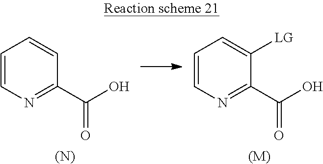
C1=CN=C(C(O)=O)C=C1.[(N)].C1=CN=C(C(O)=O)C([LG])=C1.[(M)]
